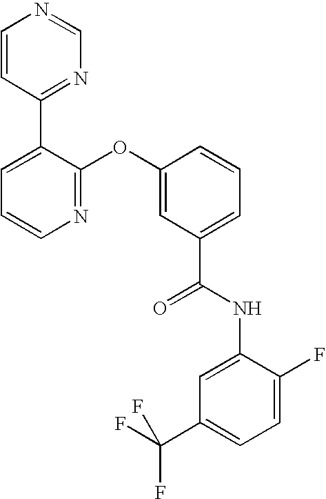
N1=C(OC2=CC(C(NC3=CC(C(F)(F)F)=CC=C3F)=O)=CC=C2)C(C2=NC=NC=C2)=CC=C1
